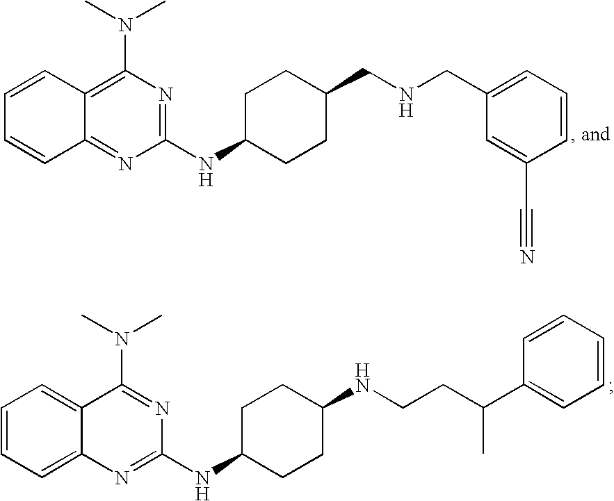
C12=C(N(C)C)N=C(NC3CCC(CNCC4=CC=CC(C#N)=C4)CC3)N=C1C=CC=C2.C12=CC=CC=C1N=C(NC1CCC(NCCC(C3=CC=CC=C3)C)CC1)N=C2N(C)C
